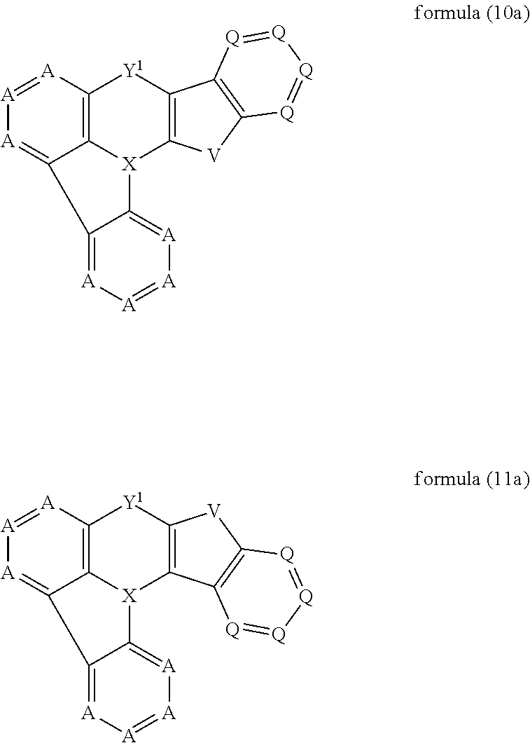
[A]1=[A]C2=C3C(=[A]1)C1=[A][A]=[A][A]=C1[X]3C1=C([Y1]2)C2=C([V]1)[Q]=[Q][Q]=[Q]2.[A]1=[A]C2=C3C(=[A]1)C1=[A][A]=[A][A]=C1[X]3C1=C([Y1]2)[V]C2=C1[Q]=[Q][Q]=[Q]2
